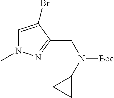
C1=C(Br)C(CN([Boc])C2CC2)=NN1C
